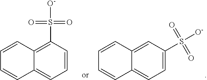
C1=C(S([O-])(=O)=O)C=C2C(=C1)C=CC=C2.C1=CC(S([O-])(=O)=O)=C2C(=C1)C=CC=C2
